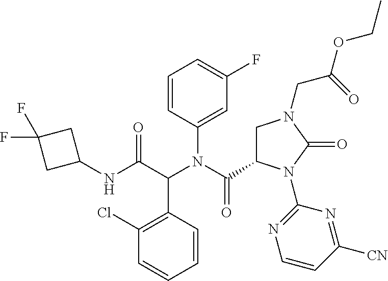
C1=CC(C(C(NC2CC(F)(F)C2)=O)N(C(=O)C2CN(CC(OCC)=O)C(=O)N2C2=NC=CC([CN])=N2)C2=CC(F)=CC=C2)=C(Cl)C=C1
